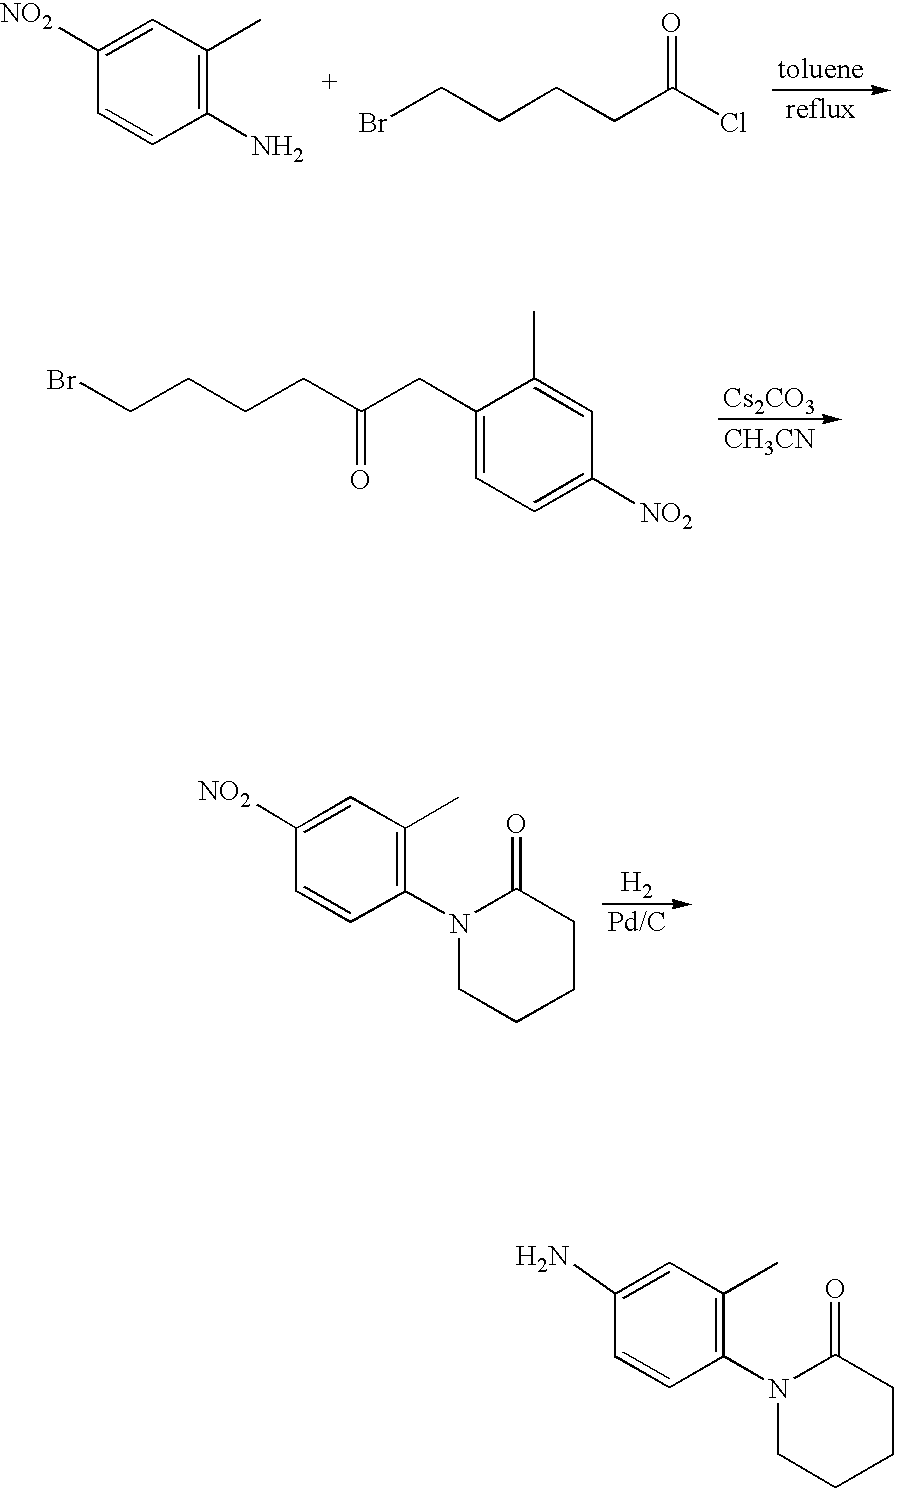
C1(N)=C(C)C=C([NO2])C=C1.BrCCCCC(Cl)=O.[Cs2CO3].[CH3CN].C(CCCC(CC1=CC=C([NO2])C=C1C)=O)Br.[H2].[Pd/C].C1(N2CCCCC2=O)=C(C)C=C([NO2])C=C1.C1(N2CCCCC2=O)=C(C)C=C(N)C=C1
